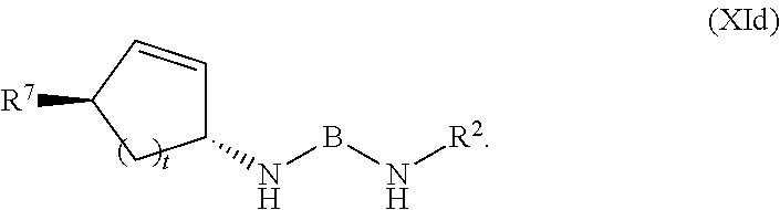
N(BN[R2])C1C=CC([R7])C1
